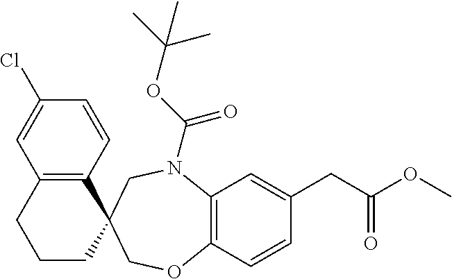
C12=C(C=CC(Cl)=C1)C1(CCC2)CN(C(OC(C)(C)C)=O)C2=C(C=CC(CC(OC)=O)=C2)OC1
